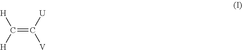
C(=C([U])[V])([H])[H]
